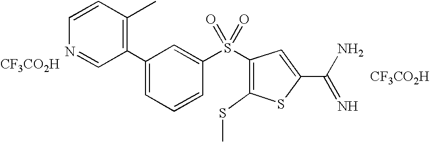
C1(C2=CC=CC(S(C3=C(SC)SC(C(N)=N)=C3)(=O)=O)=C2)=C(C)C=CN=C1.[CF3CO2H].[CF3CO2H]
